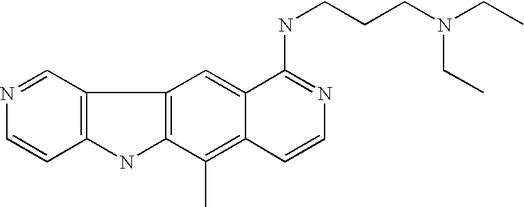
C12=C(C=NC=C1)C1=C(N2)C(C)=C2C(=C1)C(NCCCN(CC)CC)=NC=C2
